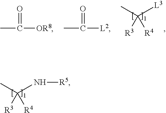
CC(N[R5])([R3])[R4].CC([L3])([R3])[R4].CC([OR8])=O.CC([L2])=O
